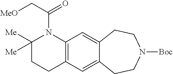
C12=C(C=C3C(=C1)CCN([Boc])CC3)N(C(=O)C[MeO])C([Me])([Me])CC2
